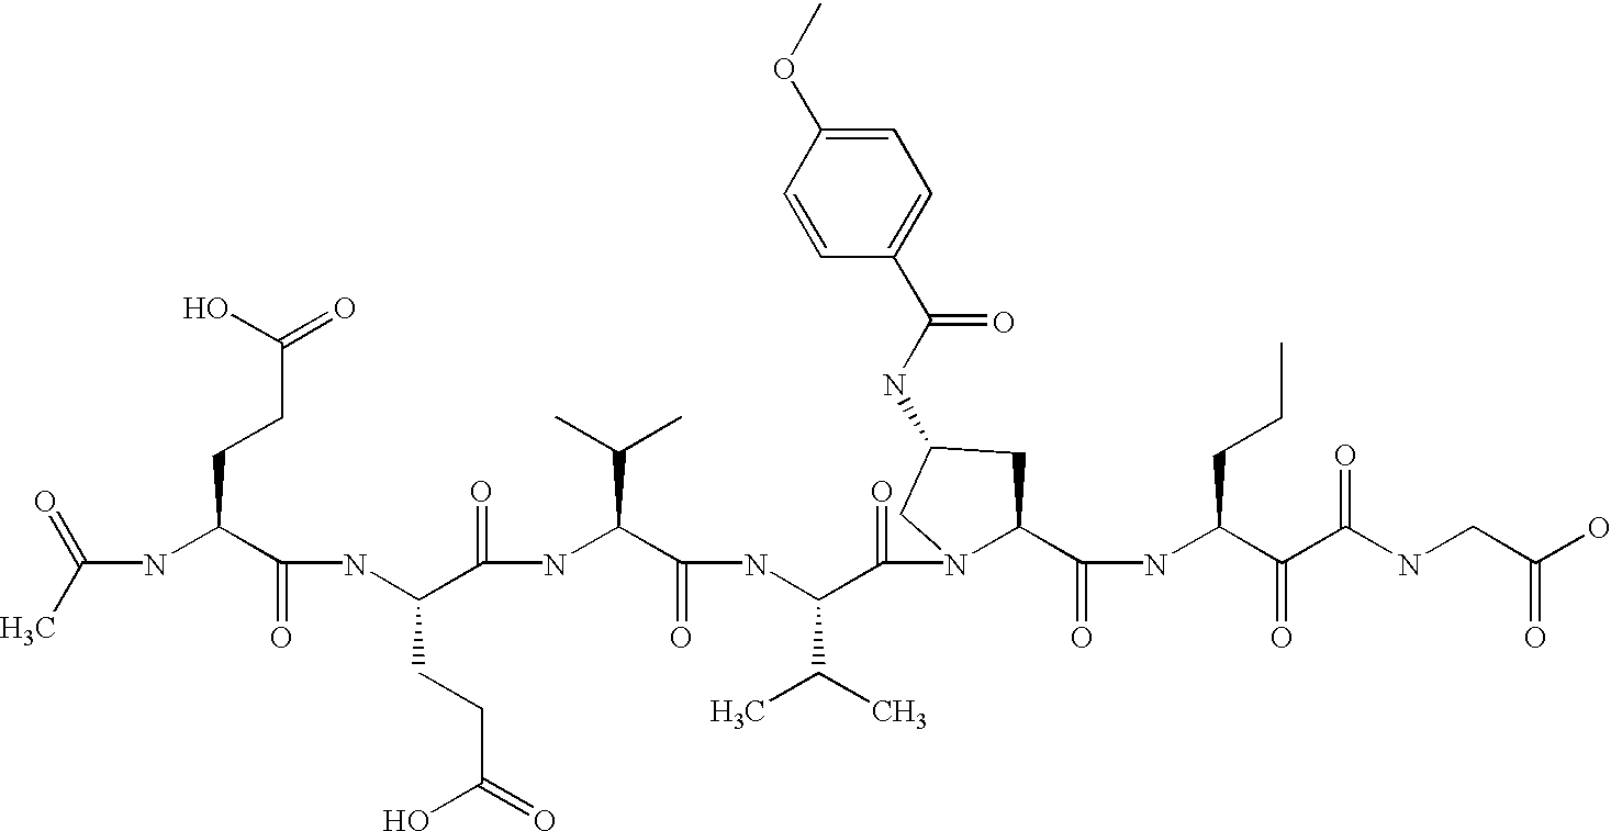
C(NC(C(NC(C(=O)NC(C(=O)NC(C(=O)N1C(C(=O)NC(C(=O)C(NCC(O)=O)=O)CCC)CC(NC(C2=CC=C(OC)C=C2)=O)C1)C(C)C)C(C)C)CCC(=O)O)=O)CCC(=O)O)(C)=O
